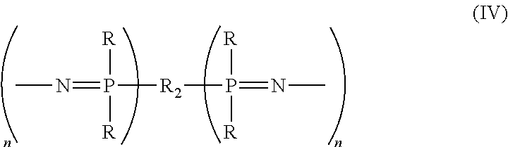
CN=P([R2]P(=NC)([R])[R])([R])[R]
